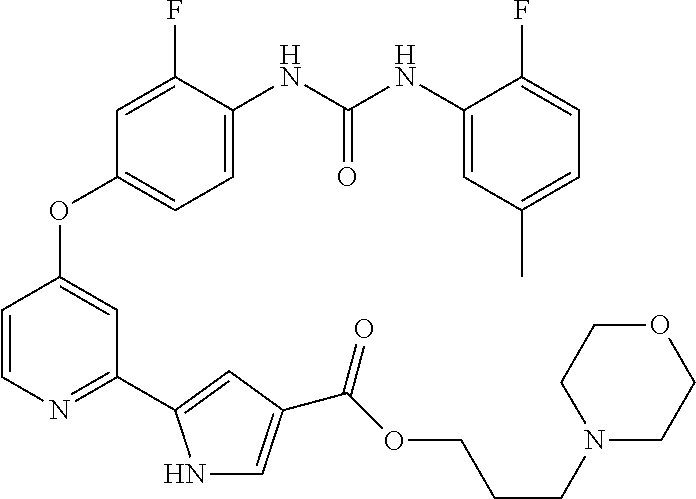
C1=C(NC(NC2=CC(C)=CC=C2F)=O)C(F)=CC(OC2=CC(C3=CC(C(OCCCN4CCOCC4)=O)=CN3)=NC=C2)=C1
